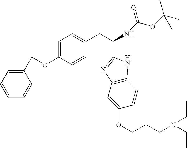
C1=CC=CC(COC2=CC=C(CC(NC(OC(C)(C)C)=O)C3=NC4=C(C=CC(OCCCN(CC)CC)=C4)N3)C=C2)=C1
